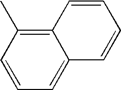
CC1=C2C(=CC=C1)C=CC=C2
